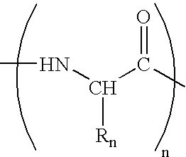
N(C(C(C)=O)[Rn])C
